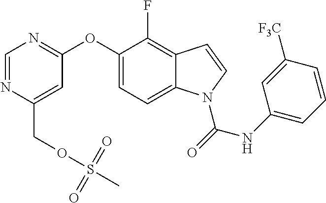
C(C1=CC(OC2=CC=C3C(=C2F)C=CN3C(NC2=CC=CC([F3C])=C2)=O)=NC=N1)OS(C)(=O)=O
